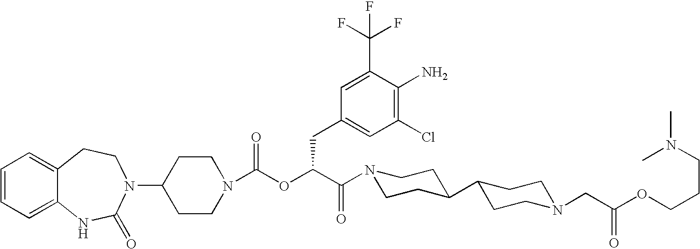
C1(N2C(=O)NC3=CC=CC=C3CC2)CCN(C(OC(C(=O)N2CCC(C3CCN(CC(OCCCN(C)C)=O)CC3)CC2)CC2=CC(Cl)=C(N)C(C(F)(F)F)=C2)=O)CC1
